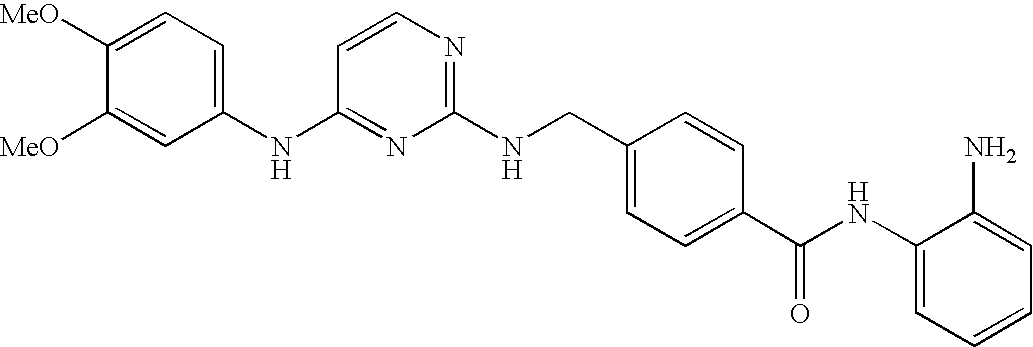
C1(NC2=NC(NCC3=CC=C(C(NC4=CC=CC=C4N)=O)C=C3)=NC=C2)=CC=C([MeO])C([MeO])=C1
